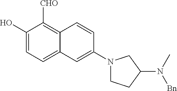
C1(O)=CC=C2C(=C1[CHO])C=CC(N1CCC(N(C)[Bn])C1)=C2
